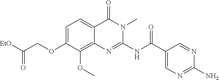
N(C(C1=CN=C(N)N=C1)=O)C1=NC2=C(OC)C(OCC([EtO])=O)=CC=C2C(=O)N1C
